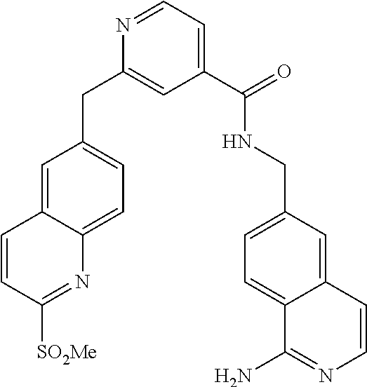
N1=CC=C(C(NCC2=CC=C3C(=C2)C=CN=C3N)=O)C=C1CC1=CC=C2C(=C1)C=CC([SO2Me])=N2
